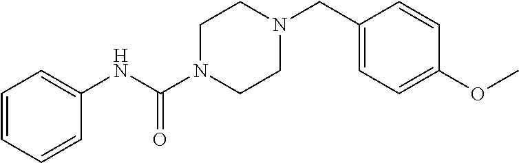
C1=CC=CC(NC(N2CCN(CC3=CC=C(OC)C=C3)CC2)=O)=C1
